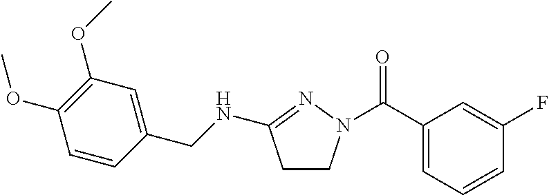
C1(C(=O)N2CCC(NCC3=CC(OC)=C(OC)C=C3)=N2)=CC=CC(F)=C1
